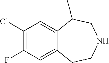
C1(Cl)=C(F)C=C2C(=C1)C(C)CNCC2
